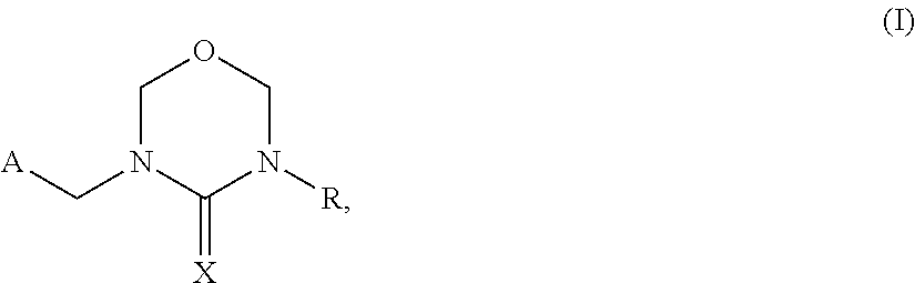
C1N(C[A])C(=[X])N([R])CO1
